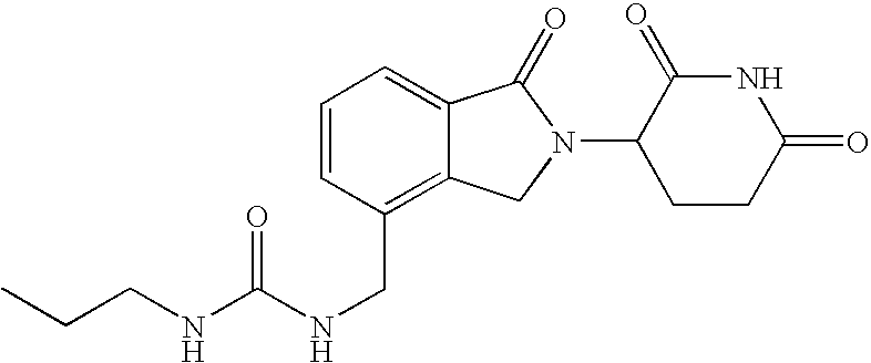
CCCNC(NCC1=C2C(=CC=C1)C(=O)N(C1CCC(=O)NC1=O)C2)=O
